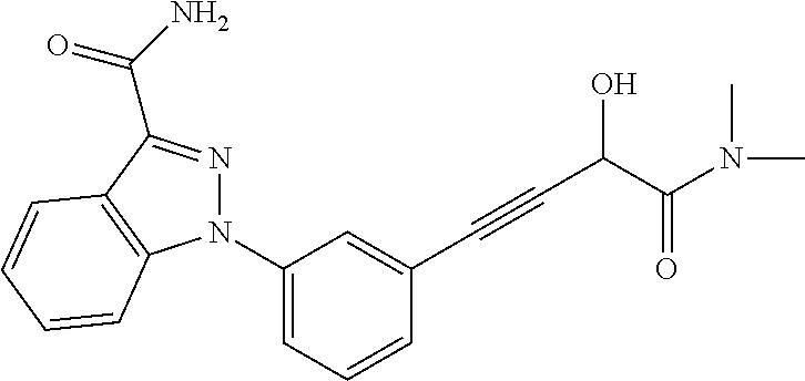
C1(N2N=C(C(N)=O)C3=C2C=CC=C3)=CC=CC(C#CC(O)C(=O)N(C)C)=C1
